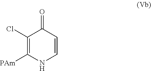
C1(Cl)=C([PAm])NC=CC1=O
